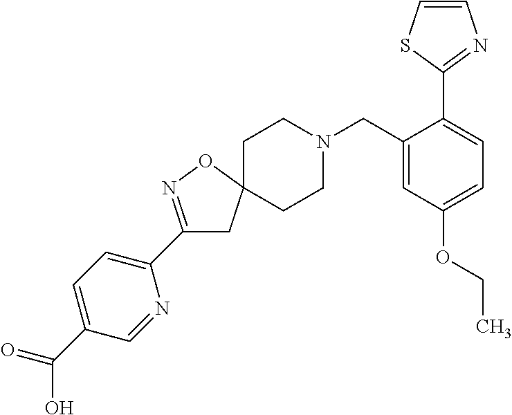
C1(C2=CC=C(C(=O)O)C=N2)=NOC2(C1)CCN(CC1=CC(OCC)=CC=C1C1=NC=CS1)CC2
